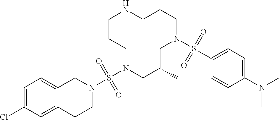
C1CCN(S(N2CC3=CC=C(Cl)C=C3CC2)(=O)=O)CC(C)CN(S(C2=CC=C(N(C)C)C=C2)(=O)=O)CCCN1
